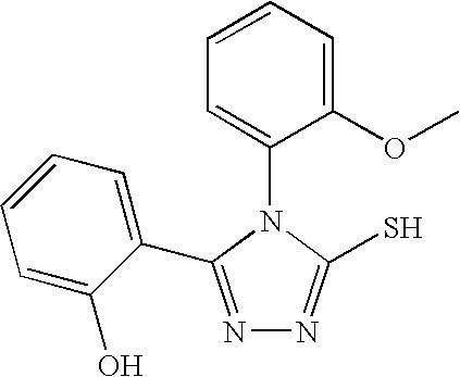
C1=CC=C(OC)C(N2C(S)=NN=C2C2=CC=CC=C2O)=C1
